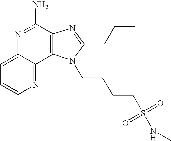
C1=C2C(=NC=C1)C1=C(C(N)=N2)N=C(CCC)N1CCCCS(=O)(=O)NC
